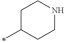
C1C(C)CCNC1
